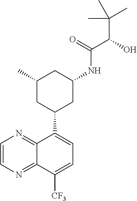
C1(C)CC(C2=CC=C([CF3])C3=NC=CN=C23)CC(NC(C(C(C)(C)C)O)=O)C1
